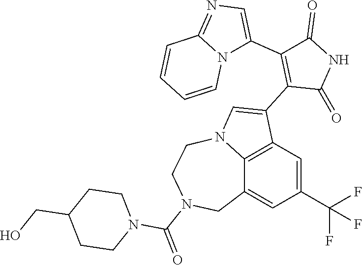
C1(C2=CN=C3N2C=CC=C3)=C(C2=CN3C4=C2C=C(C(F)(F)F)C=C4CN(C(=O)N2CCC(CO)CC2)CC3)C(=O)NC1=O
